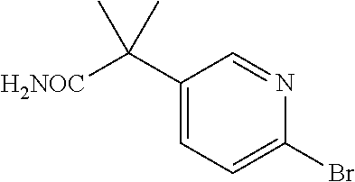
C1(C([H2NOC])(C)C)=CC=C(Br)N=C1
